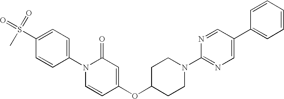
CS(C1=CC=C(N2C=CC(OC3CCN(C4=NC=C(C5=CC=CC=C5)C=N4)CC3)=CC2=O)C=C1)(=O)=O
